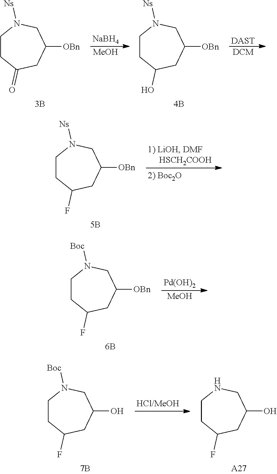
C1CC(=O)CC([OBn])CN1[Ns].[NaBH4].[MeOH].C1CC(O)CC([OBn])CN1[Ns].[DAST].[DCM].C1CC(F)CC([OBn])CN1[Ns].C1CC(F)CC([OBn])CN1[Boc].[MeOH].[Pd(OH)2].C1CC(F)CC(O)CN1[Boc].C1CC(F)CC(O)CN1.[A27]
